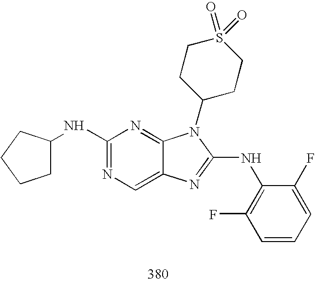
C1(NC2CCCC2)=NC=C2C(=N1)N(C1CCS(=O)(=O)CC1)C(NC1=C(F)C=CC=C1F)=N2
